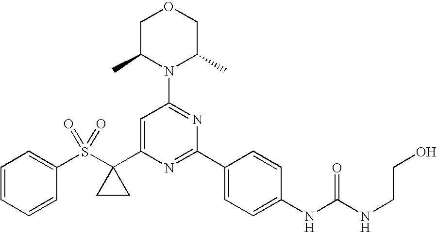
C1(S(C2(C3=CC(N4C(C)COCC4C)=NC(C4=CC=C(NC(NCCO)=O)C=C4)=N3)CC2)(=O)=O)=CC=CC=C1
